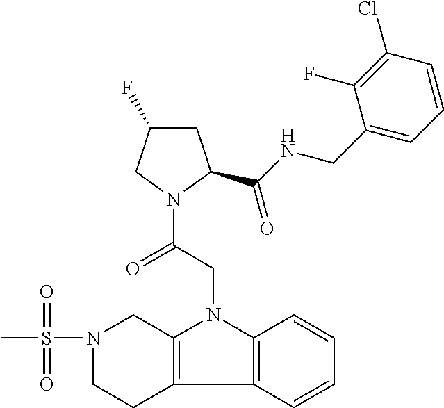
C1C(F)CN(C(CN2C3=C(C4=C2C=CC=C4)CCN(S(=O)(C)=O)C3)=O)C1C(NCC1=CC=CC(Cl)=C1F)=O
